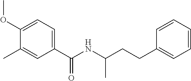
C1(OC)=CC=C(C(NC(CCC2=CC=CC=C2)C)=O)C=C1C
